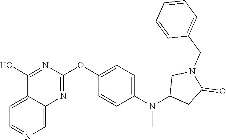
C12=CC=NC=C1N=C(OC1=CC=C(N(C3CC(=O)N(CC4=CC=CC=C4)C3)C)C=C1)N=C2O
